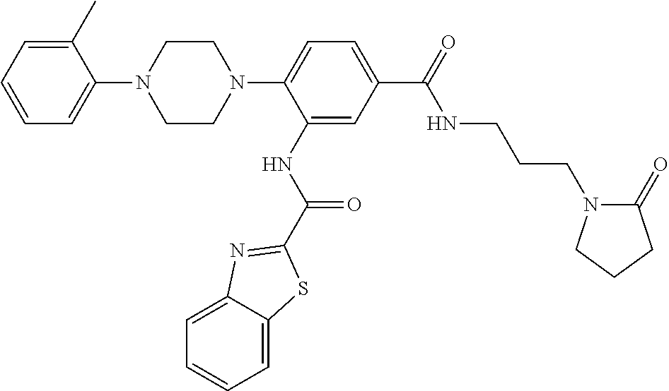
C1=C(C)C(N2CCN(C3=CC=C(C(NCCCN4C(=O)CCC4)=O)C=C3NC(=O)C3=NC4=CC=CC=C4S3)CC2)=CC=C1
